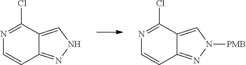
N1=C(Cl)C2=CNN=C2C=C1.N1=C(Cl)C2=CN([PMB])N=C2C=C1
